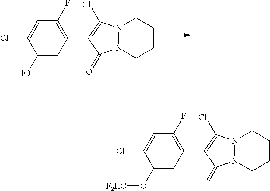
C1(O)=CC(C2=C(Cl)N3N(C2=O)CCCC3)=C(F)C=C1Cl.C1(O[F2HC])=CC(C2=C(Cl)N3N(C2=O)CCCC3)=C(F)C=C1Cl
